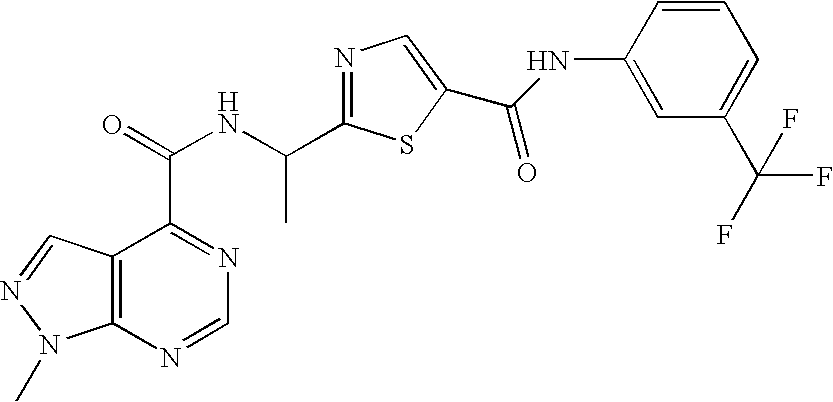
C12=C(N=CN=C1C(=O)NC(C1=NC=C(C(NC3=CC(C(F)(F)F)=CC=C3)=O)S1)C)N(C)N=C2
